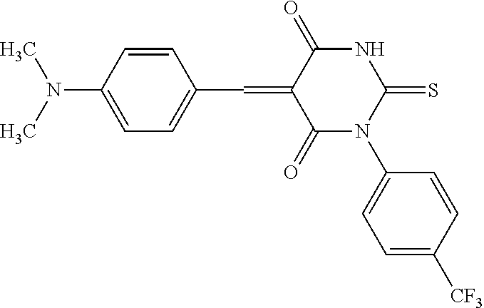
C1=CC(N(C)C)=CC=C1C=C1C(=O)N(C2=CC=C([CF3])C=C2)C(=S)NC1=O
